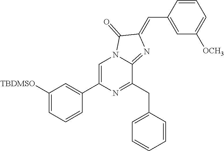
C1([TBDMSO])=CC=CC(C2=CN3C(=NC(=CC4=CC([OCH3])=CC=C4)C3=O)C(CC3=CC=CC=C3)=N2)=C1
